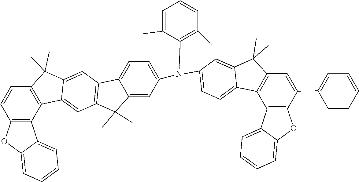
C12=C(C(C)(C)C3=CC4=C(C(C)(C)C5=CC(N(C6=CC=C7C8=C(C=C(C9=CC=CC=C9)C9=C8C8=CC=CC=C8O9)C(C)(C)C7=C6)C6=C(C)C=CC=C6C)=CC=C45)C=C13)C=CC1=C2C2=CC=CC=C2O1
